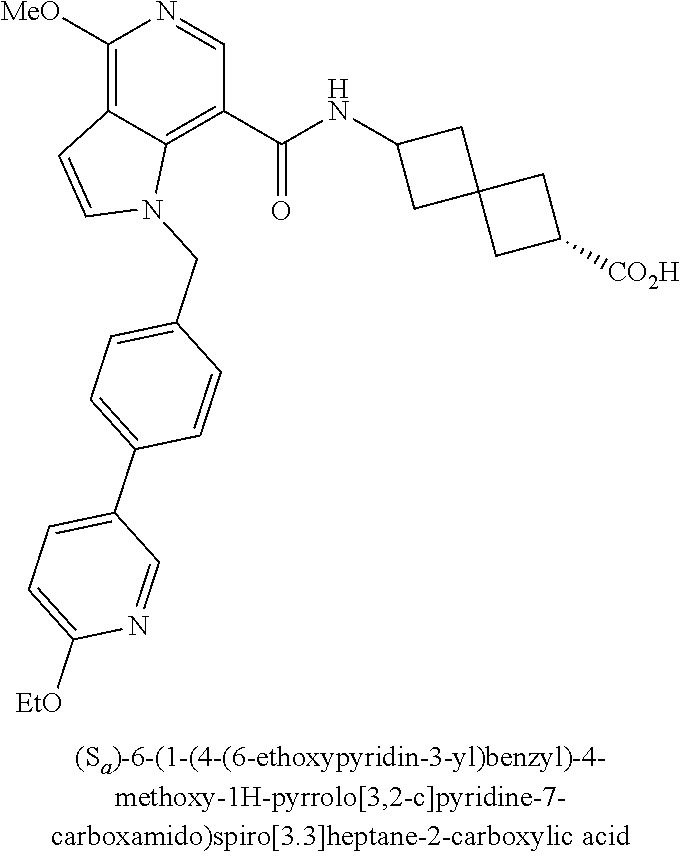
C1([MeO])=C2C(=C(C(NC3CC4(C3)CC([CO2H])C4)=O)C=N1)N(CC1=CC=C(C3=CC=C([EtO])N=C3)C=C1)C=C2
